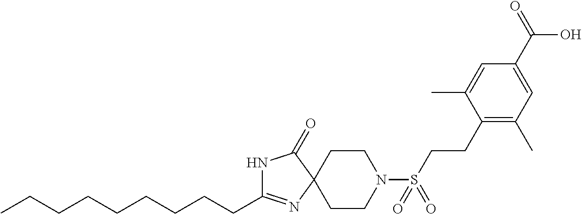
N1C(CCCCCCCCC)=NC2(C1=O)CCN(S(CCC1=C(C)C=C(C(=O)O)C=C1C)(=O)=O)CC2
